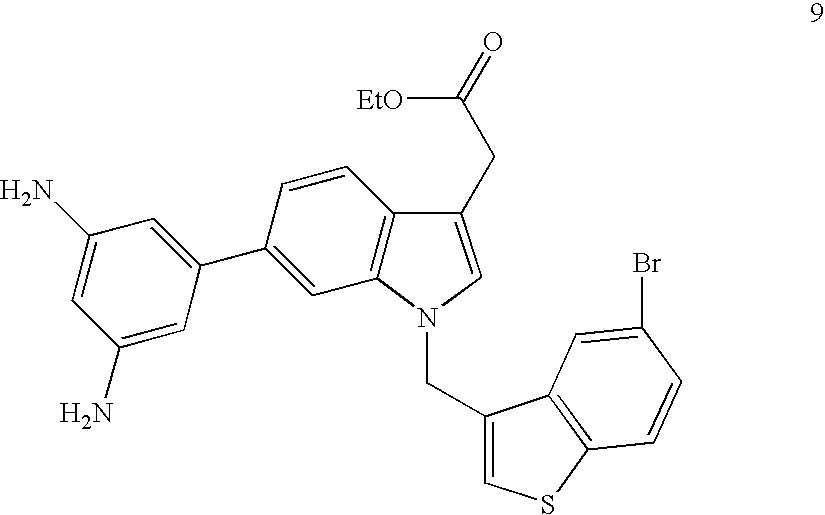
C1(N)=CC(C2=CC3=C(C=C2)C(CC(=O)[EtO])=CN3CC2=CSC3=C2C=C(Br)C=C3)=CC(N)=C1
